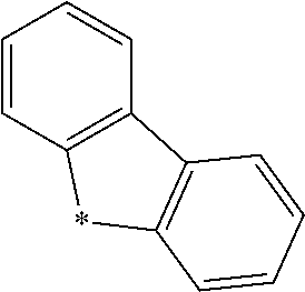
C1=CC2=C(C=C1)C1=C(*2)C=CC=C1
